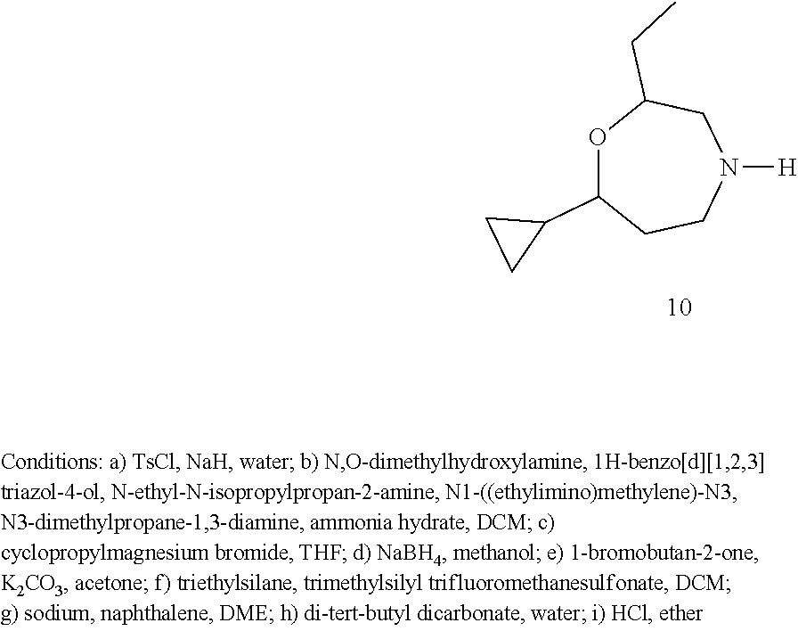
O1C(C2CC2)CCN([H])CC1CC
